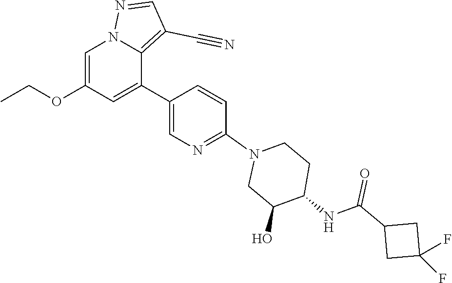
C1=C(OCC)C=C(C2=CN=C(N3CC(O)C(NC(=O)C4CC(F)(F)C4)CC3)C=C2)C2=C(C#N)C=NN12
